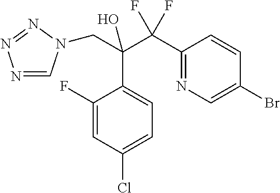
N1=CN(CC(O)(C(C2=NC=C(Br)C=C2)(F)F)C2=CC=C(Cl)C=C2F)N=N1
